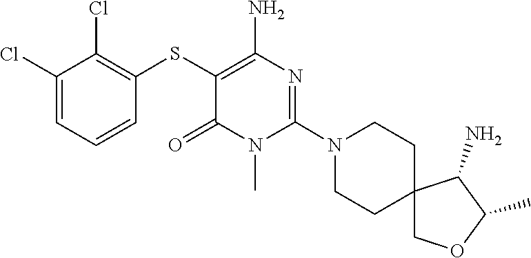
C1CN(C2=NC(N)=C(SC3=C(Cl)C(Cl)=CC=C3)C(=O)N2C)CCC12COC(C)C2N
